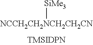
[NCCH2CH2NCH2CH2CN][SiMe3]
